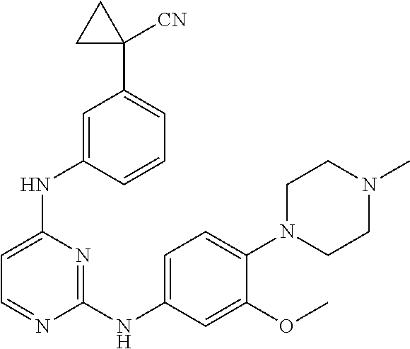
C1(NC2=CC=C(N3CCN(C)CC3)C(OC)=C2)=NC(NC2=CC(C3([CN])CC3)=CC=C2)=CC=N1
